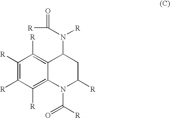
C1([R])=C([R])C([R])=C2C(=C1[R])C(N(C(=O)[R])[R])CC([R])N2C([R])=O
